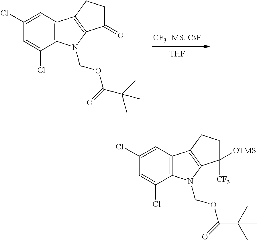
[THF].C1(Cl)=CC2=C(C(Cl)=C1)N(COC(C(C)(C)C)=O)C1=C2CCC1=O.C1(Cl)=CC2=C(C(Cl)=C1)N(COC(C(C)(C)C)=O)C1=C2CCC1([CF3])[OTMS]
